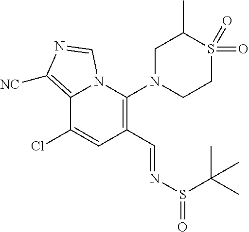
C12=C([NC])N=CN1C(N1CCS(=O)(=O)C(C)C1)=C(C=NS(C(C)(C)C)=O)C=C2Cl
